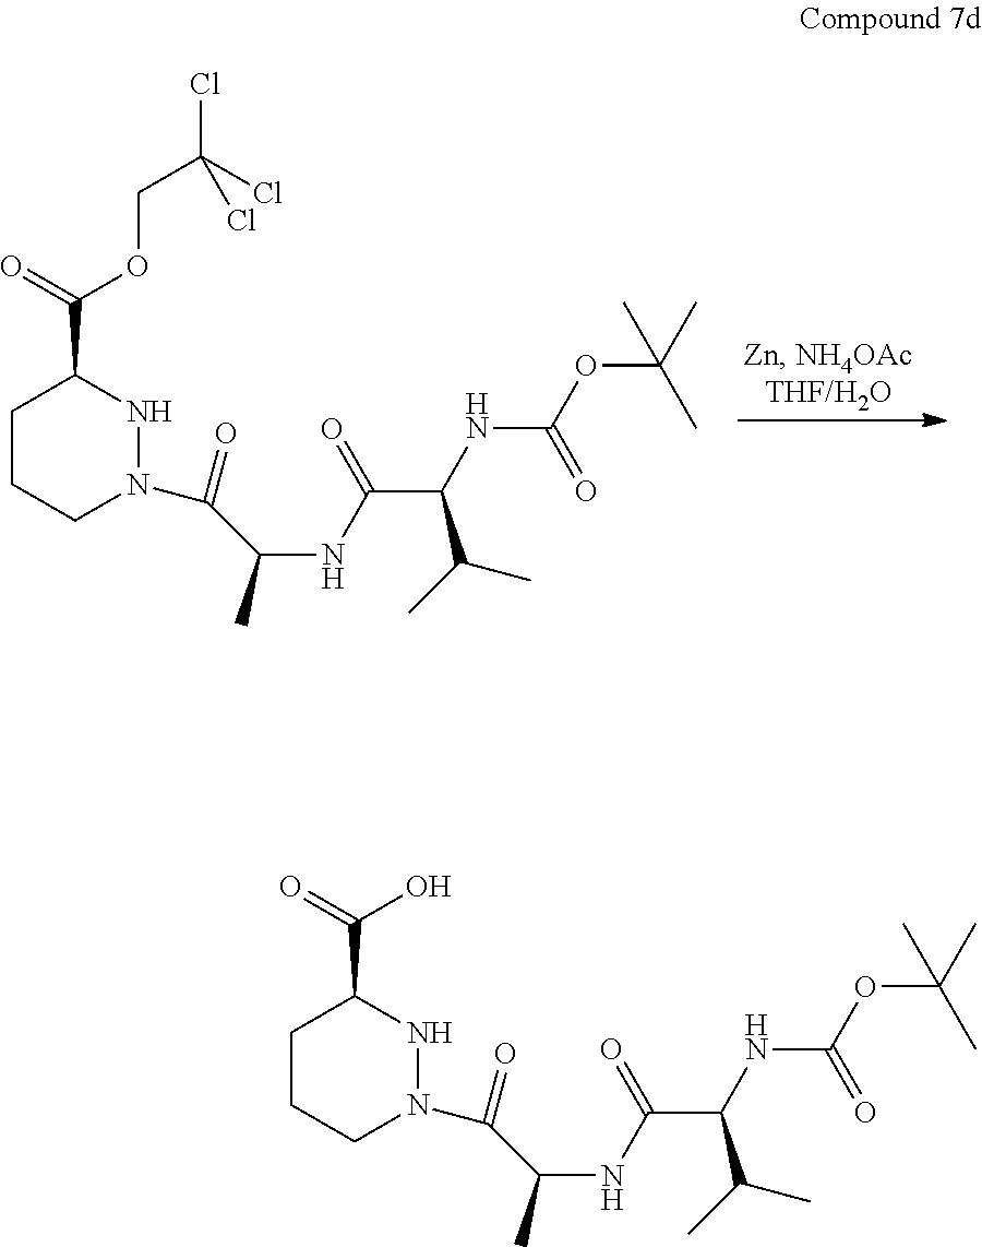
C1CCN(C(C(C)NC(C(NC(OC(C)(C)C)=O)C(C)C)=O)=O)NC1C(=O)OCC(Cl)(Cl)Cl.C1CCN(C(C(C)NC(C(NC(OC(C)(C)C)=O)C(C)C)=O)=O)NC1C(=O)O
